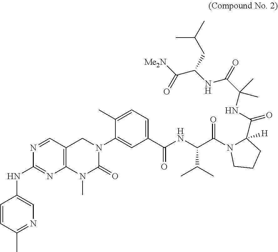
C1=CC(C)=NC=C1NC1=NC2=C(C=N1)CN(C1=CC(C(NC(C(N3C(C(=O)NC(C)(C)C(NC(C([Me2N])=O)CC(C)C)=O)([H])CCC3)=O)C(C)C)=O)=CC=C1C)C(=O)N2C
